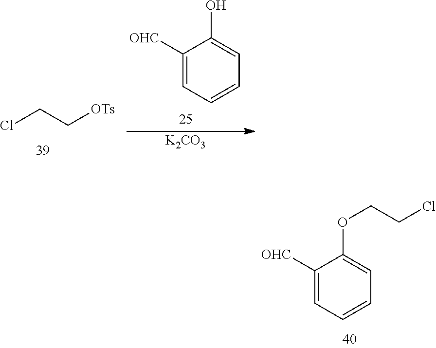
C1([OHC])=CC=CC=C1OCCCl.ClCC[OTs].[K2CO3].C1([OHC])=CC=CC=C1O
